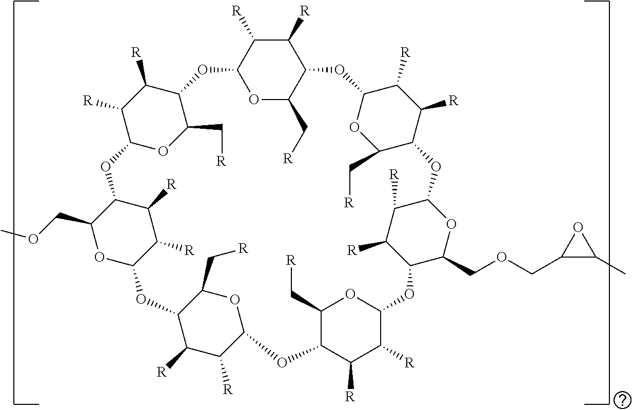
C1([R])C([R])C2OC(C[R])C1OC1OC(C[R])C(C([R])C1[R])OC1C([R])C([R])C(C(COCC3C(C)O3)O1)OC1OC(C[R])C(C([R])C1[R])OC1C([R])C([R])C(OC3OC(COC)C(OC4C([R])C([R])C(C(C[R])O4)O2)C([R])C3[R])C(C[R])O1
